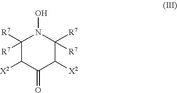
C1([R7])([R7])C([X2])C(=O)C([X2])C([R7])([R7])N1O
